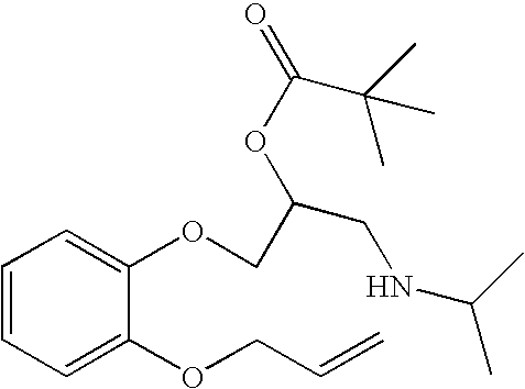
C1=CC=C(OCC=C)C(OCC(OC(=O)C(C)(C)C)CNC(C)C)=C1
